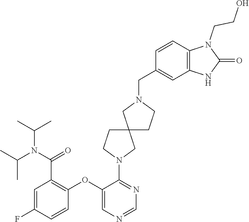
C1=NC=C(OC2=C(C(N(C(C)C)C(C)C)=O)C=C(F)C=C2)C(N2CC3(CC2)CN(CC2=CC4=C(N(CCO)C(=O)N4)C=C2)CC3)=N1
